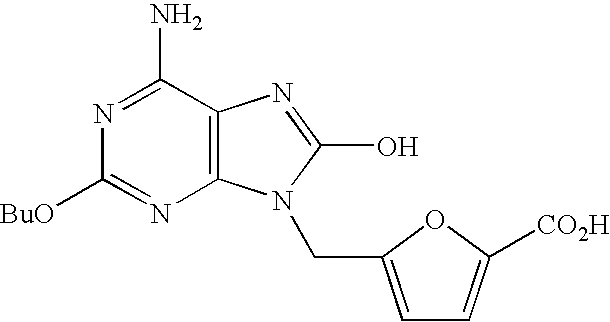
C12=C(C(N)=NC([BuO])=N1)N=C(O)N2CC1=CC=C([CO2H])O1
